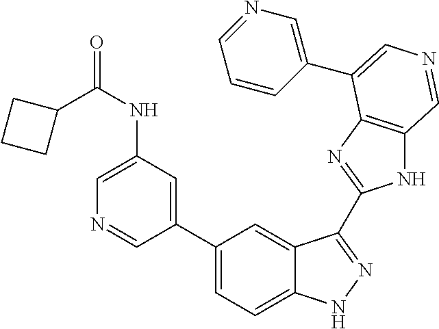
C1=C(NC(C2CCC2)=O)C=C(C2=CC=C3C(=C2)C(C2=NC4=C(N2)C=NC=C4C2=CN=CC=C2)=NN3)C=N1
